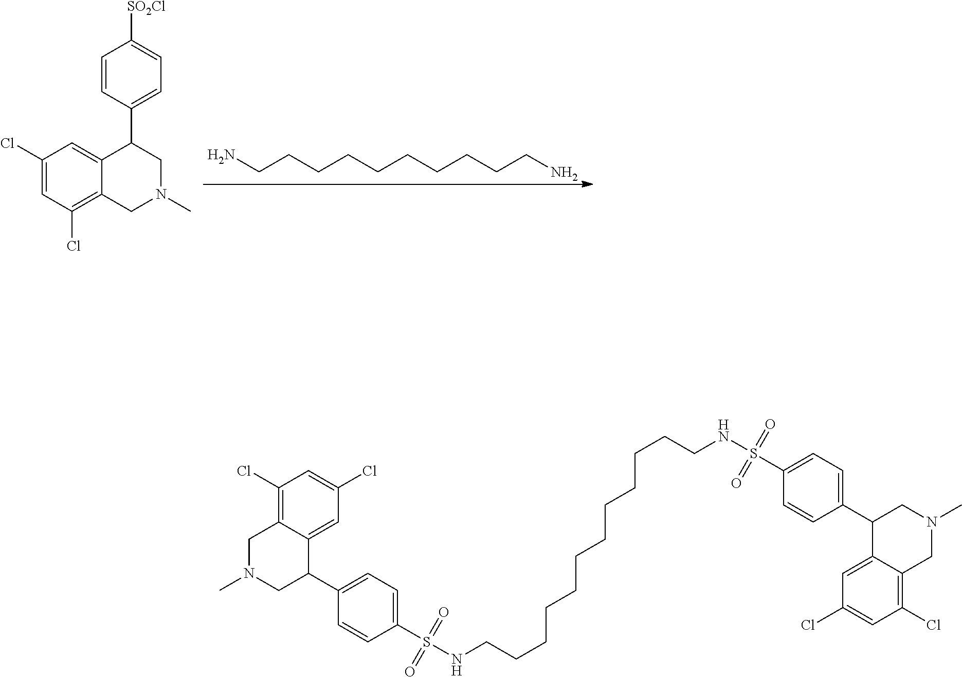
C1(Cl)=CC(Cl)=C2C(=C1)C(C1=CC=C([SO2Cl])C=C1)CN(C)C2.C(CCCCCCCCCN)N.C1(Cl)=C2C(=CC(Cl)=C1)C(C1=CC=C(S(=O)(=O)NCCCCCCCCCCCCNS(=O)(=O)C3=CC=C(C4C5=CC(Cl)=CC(Cl)=C5CN(C)C4)C=C3)C=C1)CN(C)C2
